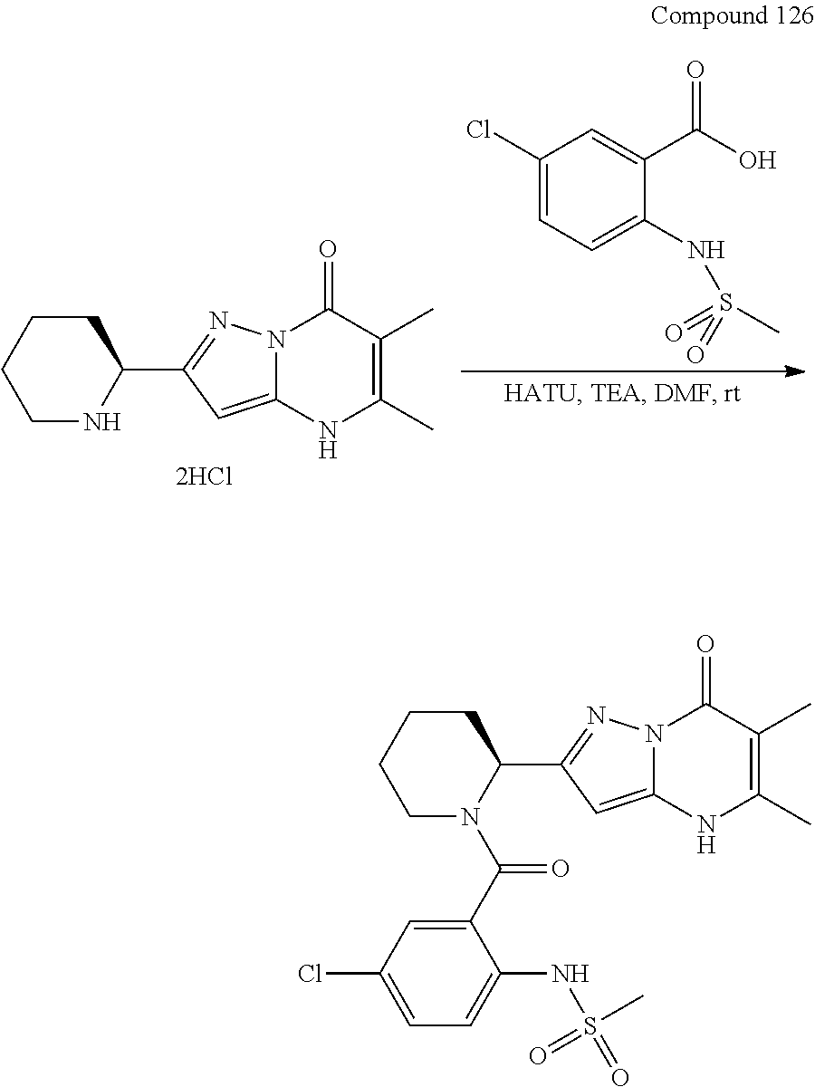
N12C(=CC(C3NCCCC3)=N1)NC(C)=C(C)C2=O.C1(Cl)=CC=C(NS(C)(=O)=O)C(C(O)=O)=C1.N12C(=CC(C3N(C(C4=CC(Cl)=CC=C4NS(=O)(=O)C)=O)CCCC3)=N1)NC(C)=C(C)C2=O
